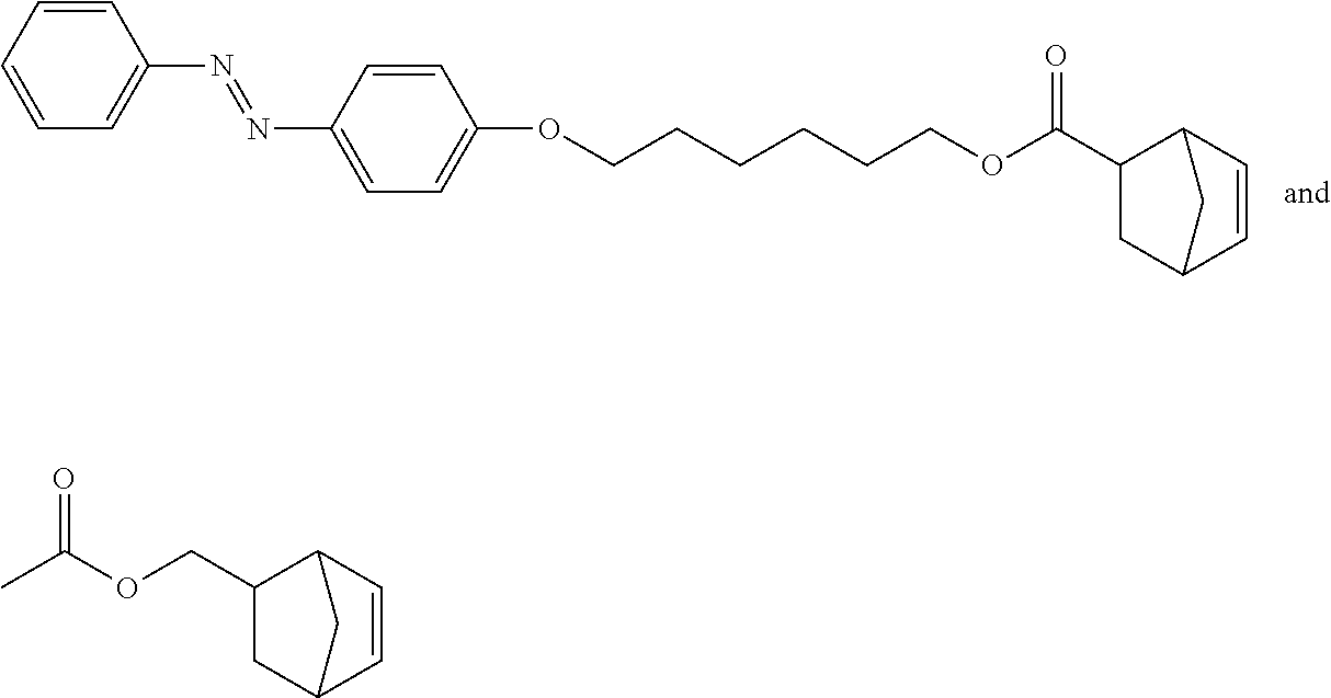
C1=CC=CC=C1N=NC1=CC=C(OCCCCCCOC(C2CC3C=CC2C3)=O)C=C1.CC(OCC1CC2C=CC1C2)=O
